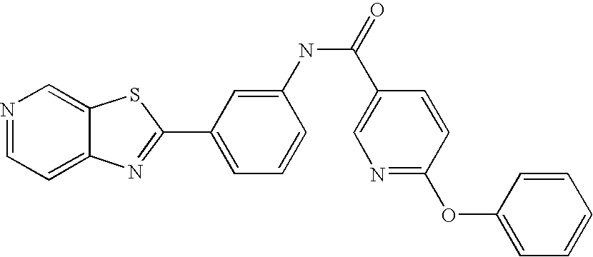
C12=CC=NC=C1SC(C1=CC=CC(NC(C3=CN=C(OC4=CC=CC=C4)C=C3)=O)=C1)=N2
